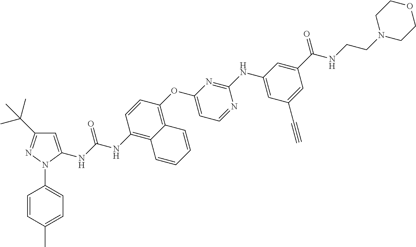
C1=C(C)C=CC(N2C(NC(NC3=C4C(=C(OC5=CC=NC(NC6=CC(C#C)=CC(C(=O)NCCN7CCOCC7)=C6)=N5)C=C3)C=CC=C4)=O)=CC(C(C)(C)C)=N2)=C1
